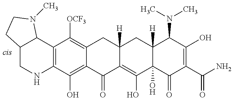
C12=C(C(O)=C3C(=C1[OCF3])CC1([H])C(=C(O)C4(O)C([H])(C1)C(N(C)C)C(O)=C(C(N)=O)C4=O)C3=O)NCC1C2N(C)CC1
